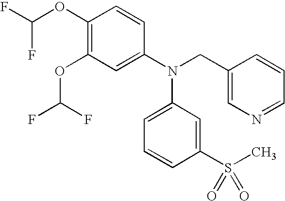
C1(OC(F)F)=C(OC(F)F)C=C(N(CC2=CN=CC=C2)C2=CC=CC(S(C)(=O)=O)=C2)C=C1
